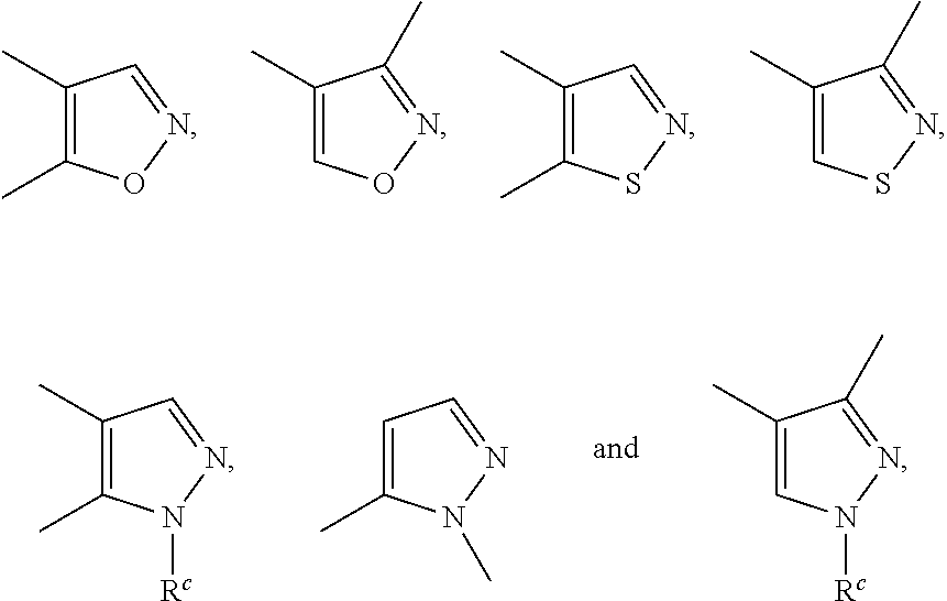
C1(C)=C(C)N([Rc])N=C1.C1=C(C)N(C)N=C1.C1(C)=CN([Rc])N=C1C.C1(C)=C(C)ON=C1.C1(C)=CON=C1C.C1(C)=C(C)SN=C1.C1(C)=CSN=C1C
